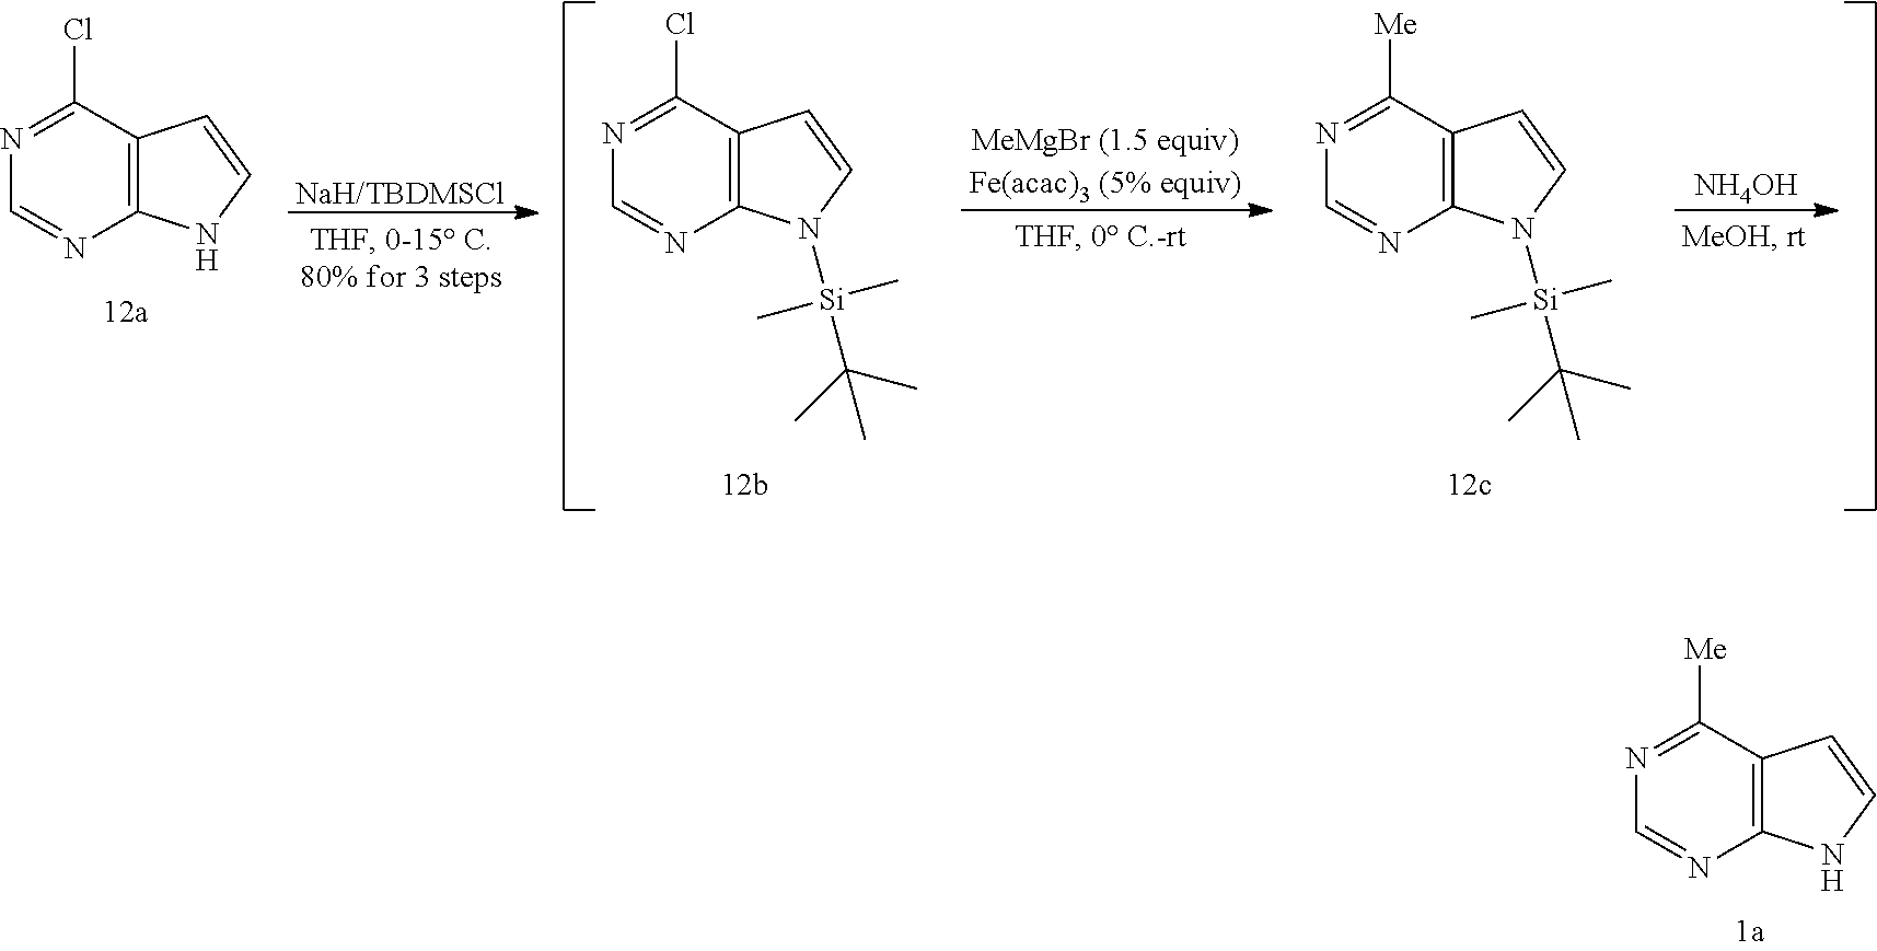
N1=C([Me])C2=C(N=C1)NC=C2.N1=C(Cl)C2=C(N=C1)NC=C2.[NaH/TBDMSCl].[MeMgBr (1.5 equiv)Fe(acac)3 (5% equiv)].N1=C([Me])C2=C(N=C1)N([Si](C)(C)C(C)(C)C)C=C2.[NH4OH].N1=C(Cl)C2=C(N=C1)N([Si](C)(C)C(C)(C)C)C=C2
